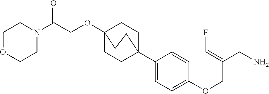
C(COC12CCC(C3=CC=C(OCC(=CF)CN)C=C3)(CC1)CC2)(N1CCOCC1)=O
